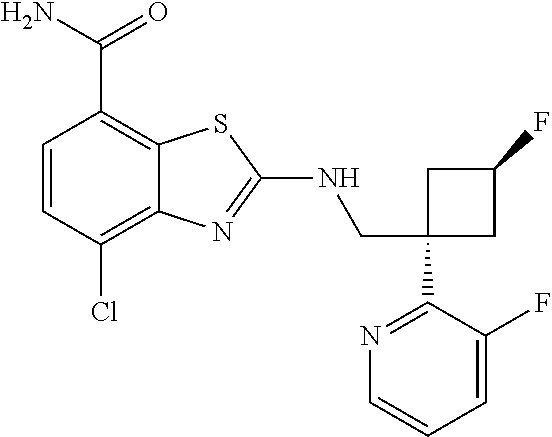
C1(CNC2=NC3=C(Cl)C=CC(C(N)=O)=C3S2)(C2=NC=CC=C2F)CC(F)C1
